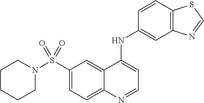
N1(S(C2=CC=C3C(=C2)C(NC2=CC4=C(C=C2)SC=N4)=CC=N3)(=O)=O)CCCCC1
